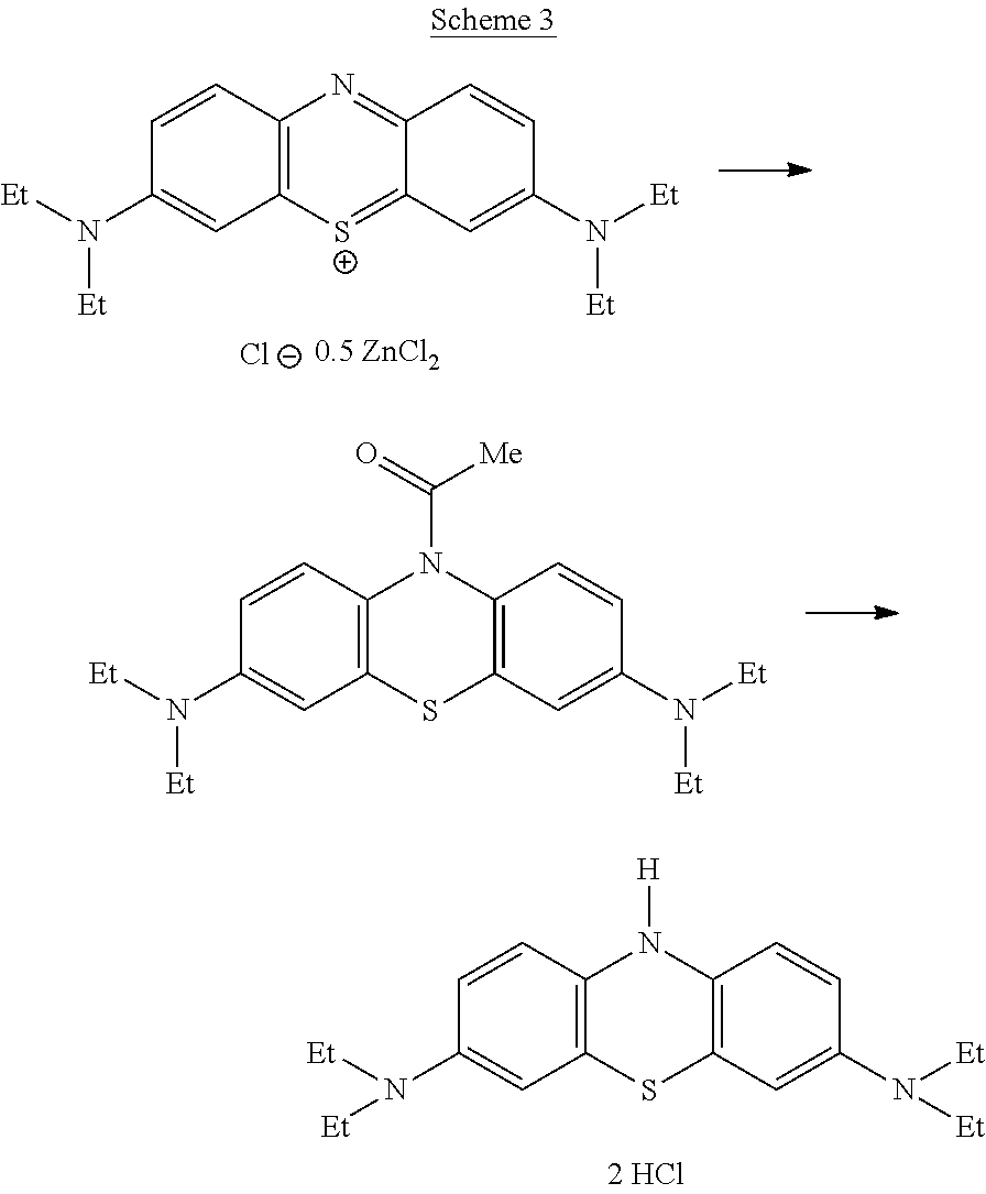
C12=C(SC3=C(N1[H])C=CC(N([Et])[Et])=C3)C=C(N([Et])[Et])C=C2.[Cl-].C12=C([S+]=C3C(=N1)C=CC(N([Et])[Et])=C3)C=C(N([Et])[Et])C=C2.C12=C(SC3=C(N1C(=O)[Me])C=CC(N([Et])[Et])=C3)C=C(N([Et])[Et])C=C2
